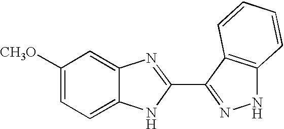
C1([CH3O])=CC=C2C(=C1)N=C(C1=NNC3=C1C=CC=C3)N2
